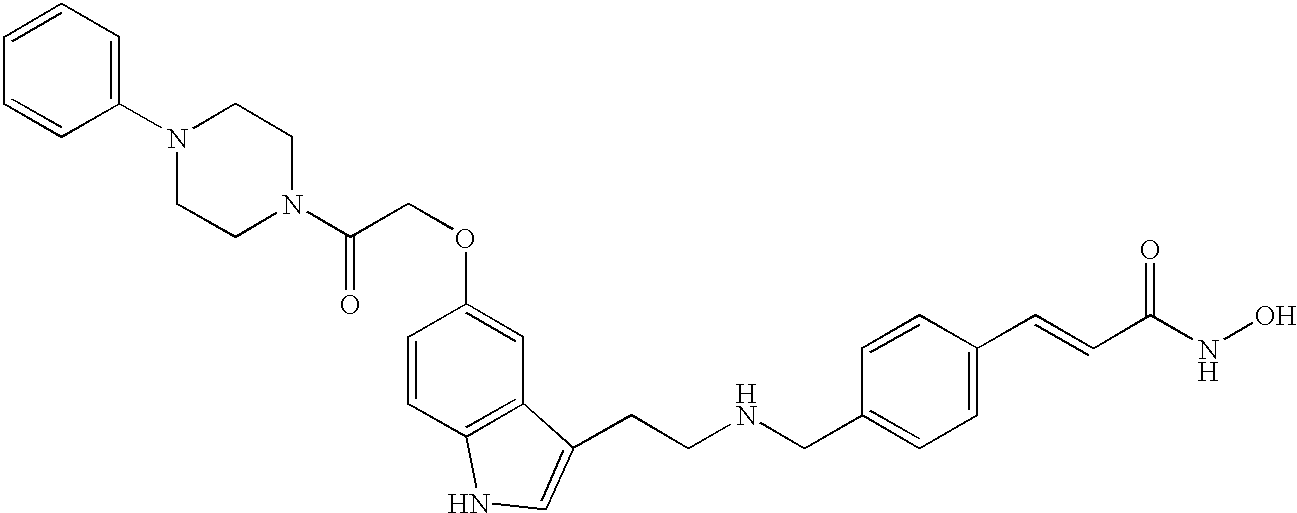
C1=CC(N2CCN(C(COC3=CC4=C(C=C3)NC=C4CCNCC3=CC=C(C=CC(NO)=O)C=C3)=O)CC2)=CC=C1
